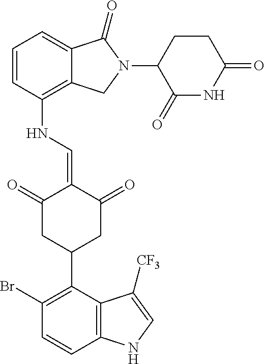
C1(NC=C2C(=O)CC(C3=C(Br)C=CC4=C3C([CF3])=CN4)CC2=O)=C2C(=CC=C1)C(=O)N(C1C(=O)NC(=O)CC1)C2
